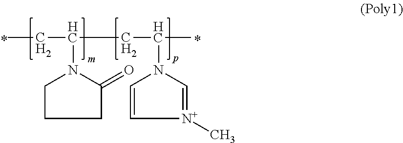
C(C(N1CCCC1=O)CC(N1C=C[N+](C)=C1)C)C
